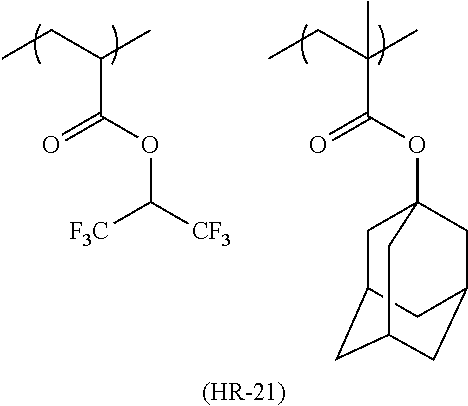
CCC(C)C(OC([CF3])[F3C])=O.[(HR-21)].CCC(C)(C)C(OC12CC3CC(CC(C1)C3)C2)=O
